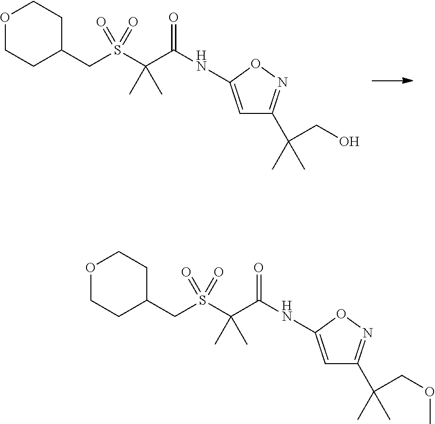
O1CCC(CS(C(C(NC2=CC(C(CO)(C)C)=NO2)=O)(C)C)(=O)=O)CC1.S(C(C(NC1=CC(C(COC)(C)C)=NO1)=O)(C)C)(=O)(=O)CC1CCOCC1
